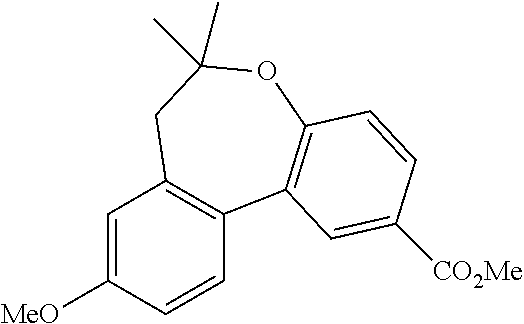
C1=C([MeO])C=CC2=C1CC(C)(C)OC1=C2C=C([CO2Me])C=C1
